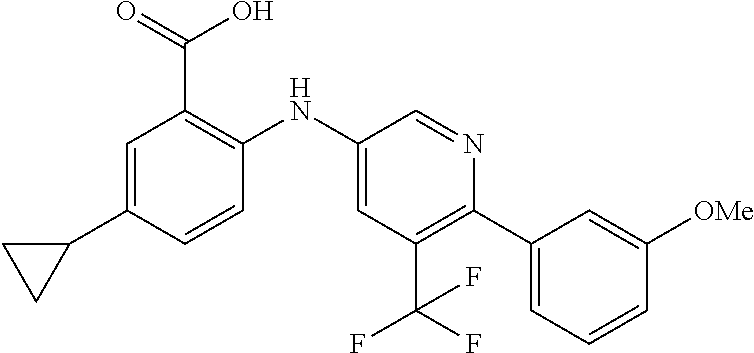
C1=C(C2CC2)C=CC(NC2=CC(C(F)(F)F)=C(C3=CC=CC([OMe])=C3)N=C2)=C1C(=O)O
